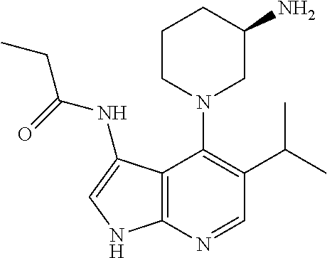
C1CN(C2=C(C(C)C)C=NC3=C2C(NC(=O)CC)=CN3)CC(N)C1
